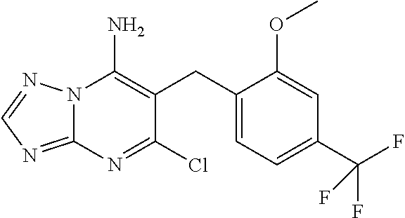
C1(CC2=C(N)N3C(=NC=N3)N=C2Cl)=CC=C(C(F)(F)F)C=C1OC
